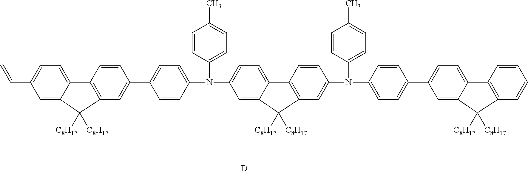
C1=C2C(=CC=C1N(C1=CC=C(C3=CC4=C(C5=CC=C(C=C)C=C5C4([C8H17])[C8H17])C=C3)C=C1)C1=CC=C(C)C=C1)C1=C(C=C(N(C3=CC=C(C4=CC=C5C(=C4)C([C8H17])([C8H17])C4=C5C=CC=C4)C=C3)C3=CC=C(C)C=C3)C=C1)C2([C8H17])[C8H17].[D]
